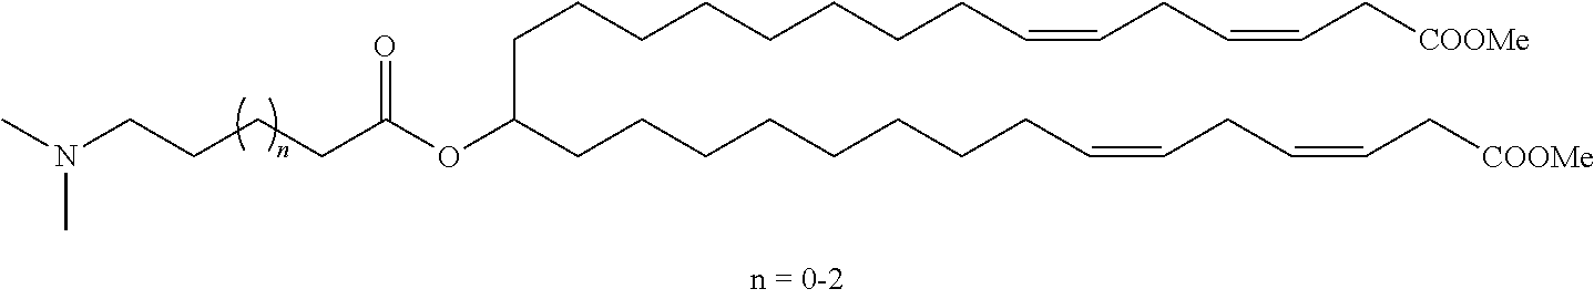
C(CCCCCC=CCC=CC[COOMe])CCC(CCCCCCCCC=CCC=CC[COOMe])OC(CCCCN(C)C)=O
